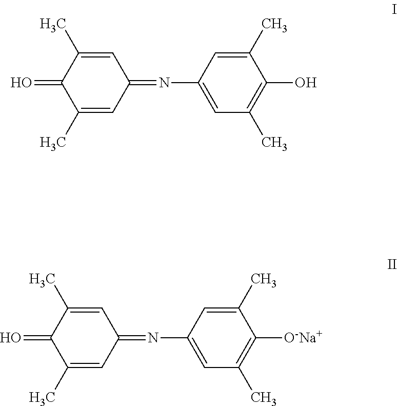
C1(C)=CC(=NC2=CC(C)=C(O)C(C)=C2)C=C(C)C1=O.C1(C)=CC(=NC2=CC(C)=C([O-Na+])C(C)=C2)C=C(C)C1=O
